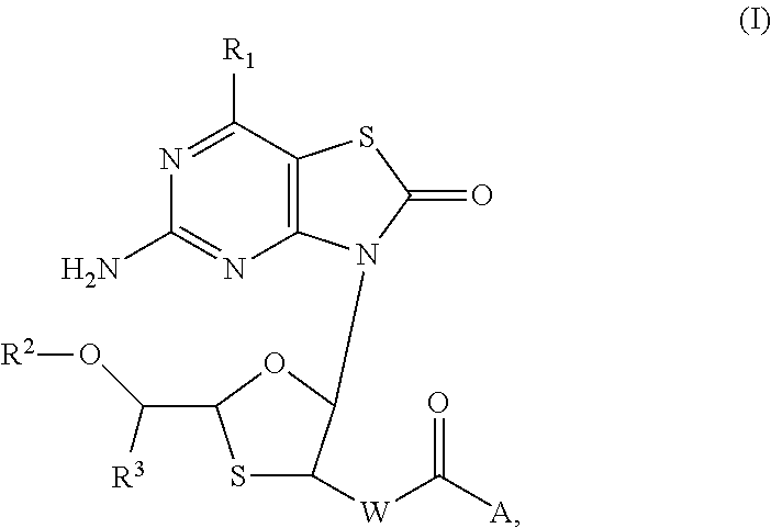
N1=C([R1])C2=C(N=C1N)N(C1C([W]C(=O)[A])SC(C(O[R2])[R3])O1)C(=O)S2
